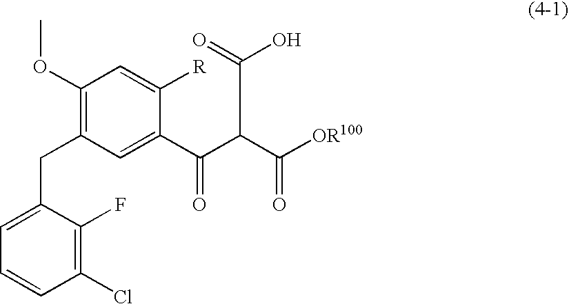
C1(Cl)=C(F)C(CC2=C(OC)C=C([R])C(C(C(C([OR100])=O)C(=O)O)=O)=C2)=CC=C1
